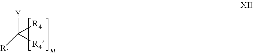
[Y]C([R4])([R4])[R1]
